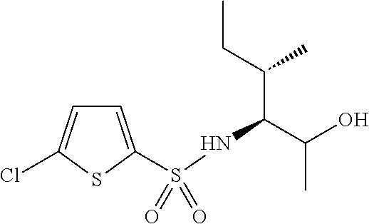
C1=C(S(NC(C(O)C)C(CC)C)(=O)=O)SC(Cl)=C1
